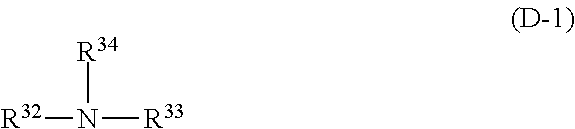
[R32]N([R34])[R33]
